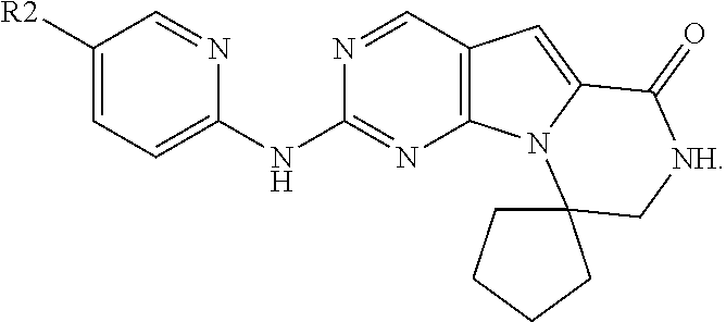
N1=CC2=C(N=C1NC1=CC=C([R2])C=N1)N1C(=C2)C(=O)[NH]CC12CCCC2
